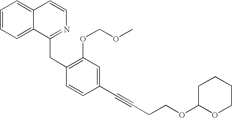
C1=CC=C2C(=C1)C=CN=C2CC1=C(OCOC)C=C(C#CCCOC2OCCCC2)C=C1
